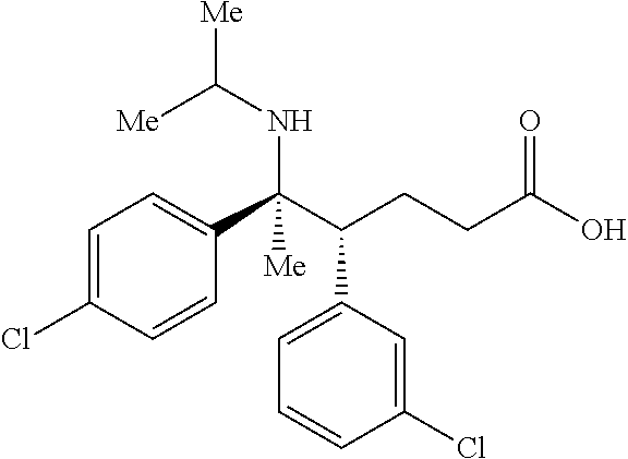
C1=C(Cl)C=CC(C(C(CCC(O)=O)C2=CC=CC(Cl)=C2)(NC([Me])[Me])[Me])=C1
